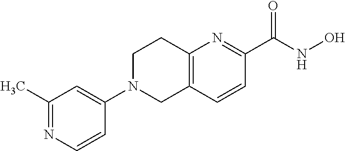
C12=C(C=CC(C(NO)=O)=N1)CN(C1=CC(C)=NC=C1)CC2
